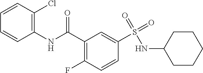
C1(C(NC2=C(Cl)C=CC=C2)=O)=C(F)C=CC(S(=O)(=O)NC2CCCCC2)=C1
